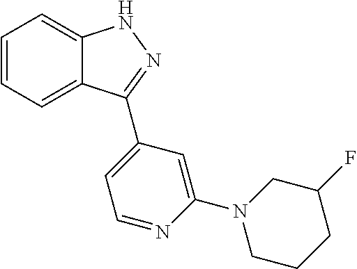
C1=CC=C2C(=C1)NN=C2C1=CC=NC(N2CCCC(F)C2)=C1
